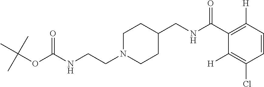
N(CCN1CCC(CNC(C2=C([H])C=CC(Cl)=C2[H])=O)CC1)C(OC(C)(C)C)=O
